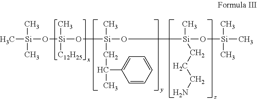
C[Si](O[Si](O[Si](O[Si](O[Si](C)(C)C)(C)CCCN)(C)CC(C)C1=CC=CC=C1)(C)[C12H25])(C)C
